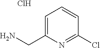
C1=C(CN)N=C(Cl)C=C1.Cl
